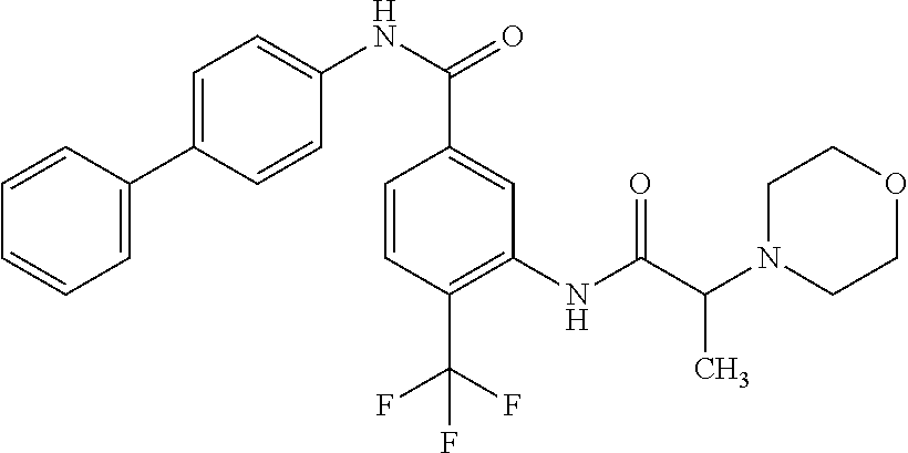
N(C(=O)C1=CC(NC(C(N2CCOCC2)C)=O)=C(C(F)(F)F)C=C1)C1=CC=C(C2=CC=CC=C2)C=C1
